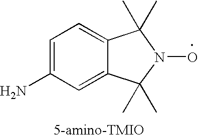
C1=C(N)C=C2C(=C1)C(C)(C)N(O)C2(C)C
